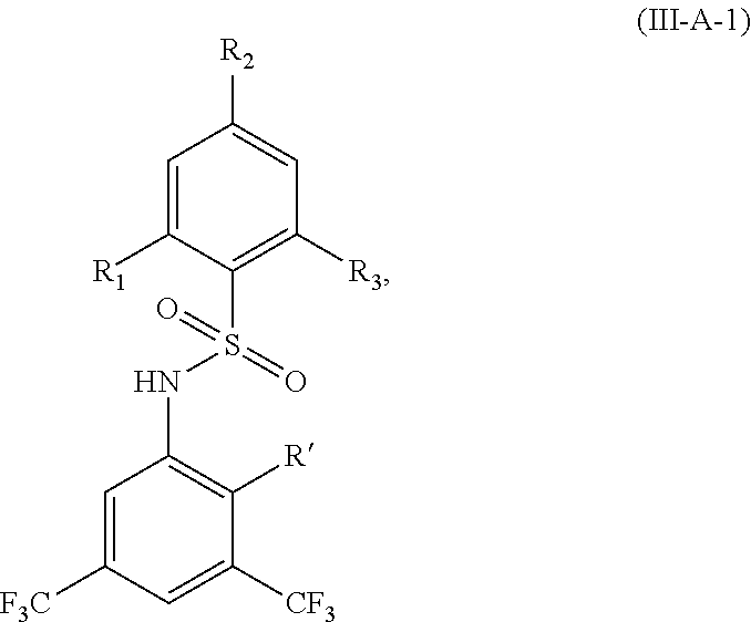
C1=C([F3C])C=C([CF3])C([R])=C1NS(C1=C([R3])C=C([R2])C=C1[R1])(=O)=O
